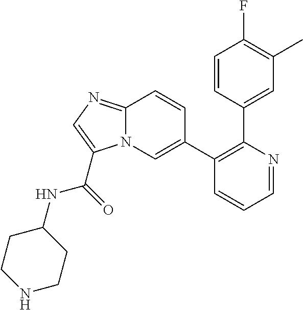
C1=NC(C2=CC(C)=C(F)C=C2)=C(C2=CN3C(=NC=C3C(=O)NC3CCNCC3)C=C2)C=C1
